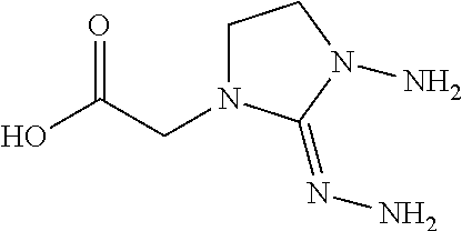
C1N(CC(O)=O)C(=NN)N(N)C1
